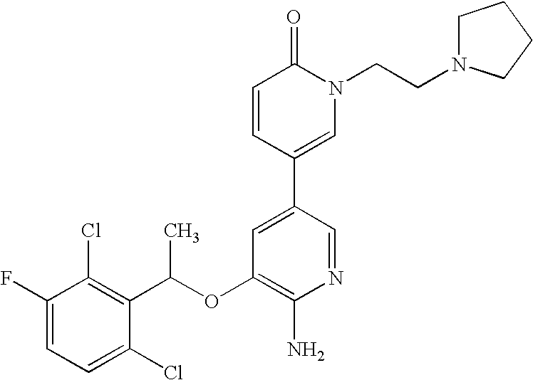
C1(OC(C2=C(Cl)C(F)=CC=C2Cl)C)=C(N)N=CC(C2=CN(CCN3CCCC3)C(=O)C=C2)=C1
